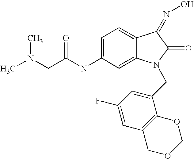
C1=C(NC(CN(C)C)=O)C=C2C(=C1)C(=NO)C(=O)N2CC1=CC(F)=CC2=C1OCOC2
